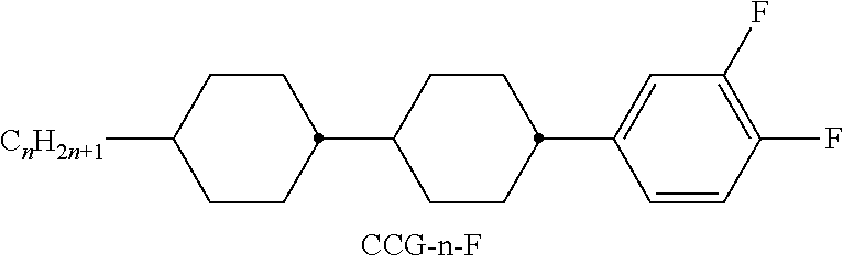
C1CC(C2CCC(C3=CC(F)=C(F)C=C3)CC2)CCC1[CnH2n+1]
